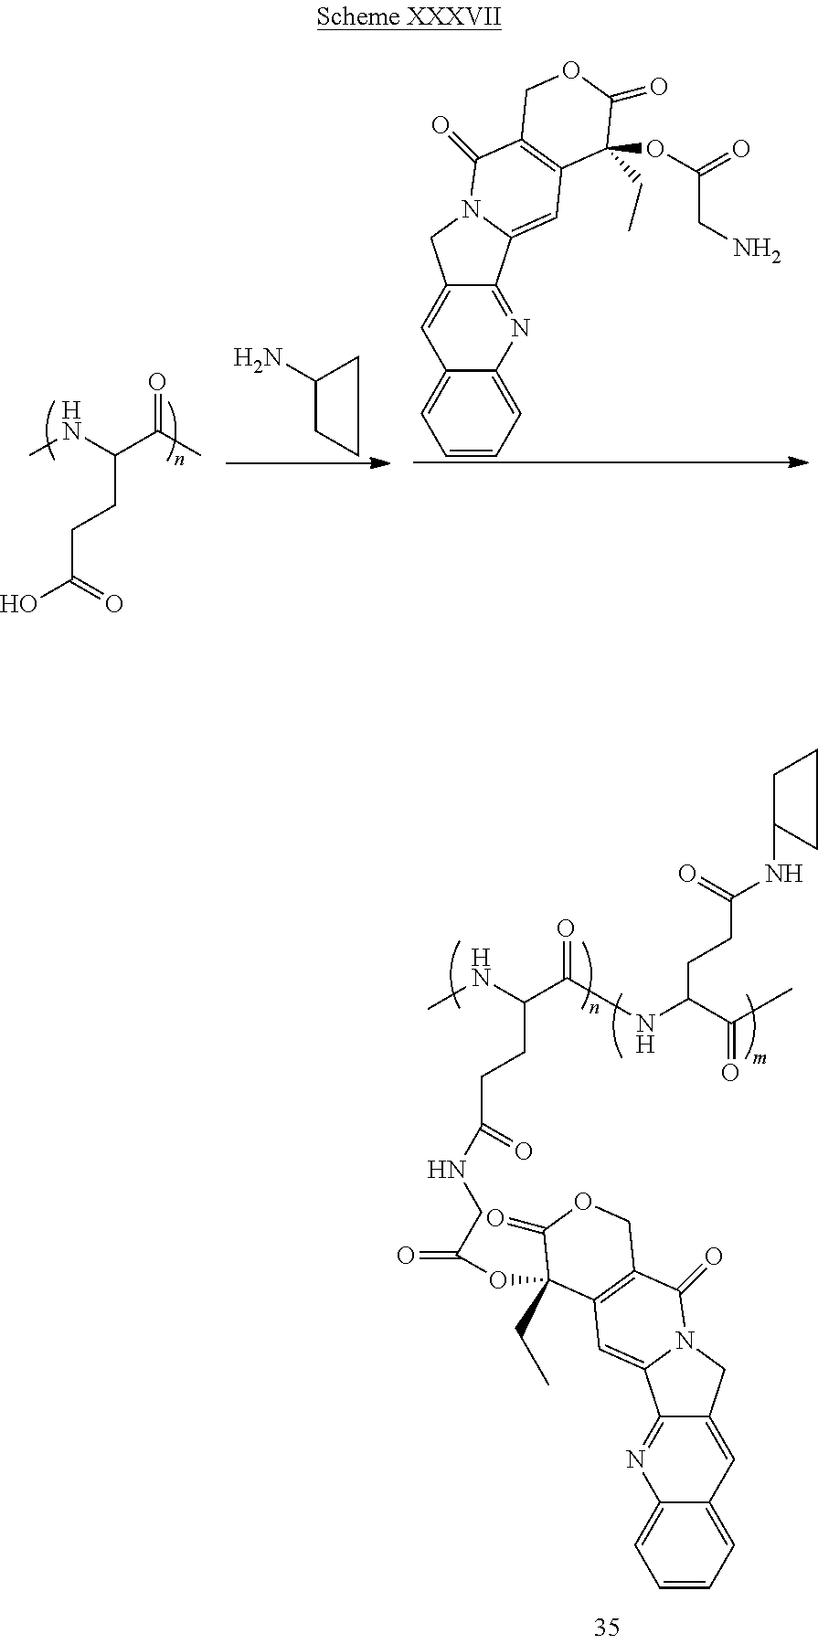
CNC(CCC(=O)NCC(OC1(CC)C2=C(C(=O)N3CC4=CC5=CC=CC=C5N=C4C3=C2)COC1=O)=O)C(=O)NC(CCC(=O)NC1CCC1)C(=O)C.CNC(CCC(=O)O)C(=O)C.C1=CC=C2C(=C1)C=C1C(=N2)C2=CC3=C(C(=O)N2C1)COC(=O)C3(CC)OC(=O)CN.C1(N)CCC1
